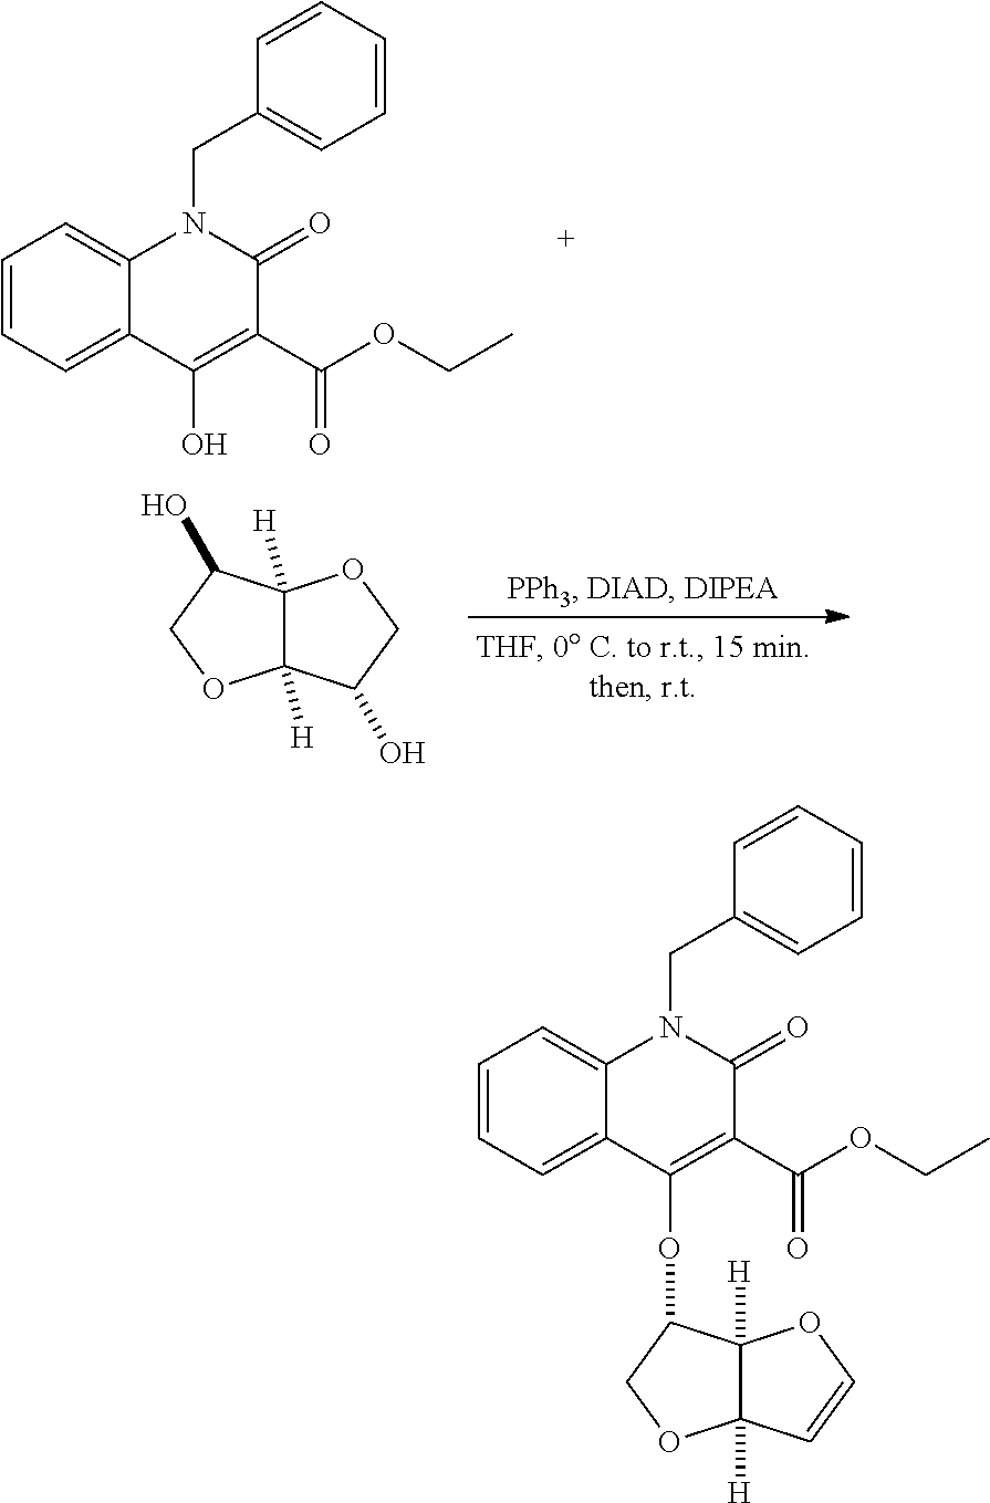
C12([H])C([H])(C(O)CO1)OCC2O.C1=CC=C2C(=C1)N(CC1=CC=CC=C1)C(=O)C(C(OCC)=O)=C2O.C1=CC=C2C(=C1)N(CC1=CC=CC=C1)C(=O)C(C(OCC)=O)=C2OC1C2([H])C([H])(OC1)C=CO2
